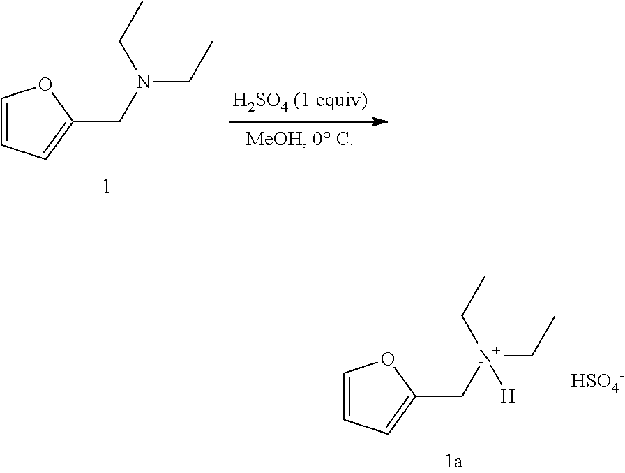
C1=CC=C(C[N+](CC)(CC)[H])O1.[HSO4-].C1=CC=C(CN(CC)CC)O1
